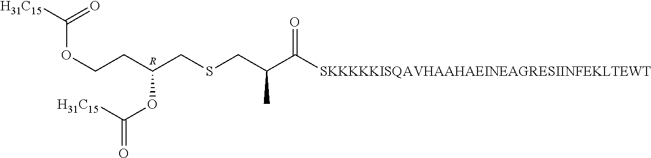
C(OCCC(CSCC(C([SKKKKKISQAVHAAHAEINEAGRESIINFEKLTEWT])=O)C)OC([H31C15])=O)([H31C15])=O.[R]
